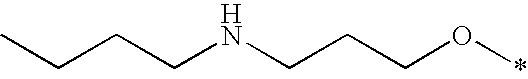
CCCCNCCCO*
